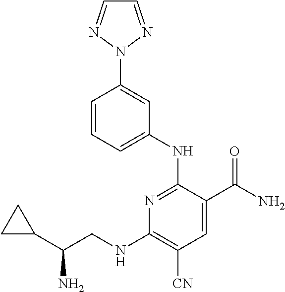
C1=C(NC2=NC(NCC(N)C3CC3)=C([CN])C=C2C(N)=O)C=C(N2N=CC=N2)C=C1
